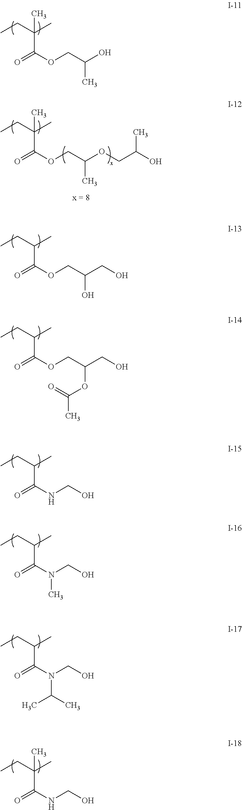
CCC(C)(C(OCC(O)C)=O)C.CCC(C)C(OCC(CO)O)=O.CCC(C)C(OCC(CO)OC(=O)C)=O.CCC(C)C(NCO)=O.CCC(C)C(N(CO)C)=O.CCC(C)C(N(CO)C(C)C)=O.CCC(C)(C(NCO)=O)C.CCC(C)(C(OCC(OCC(O)C)C)=O)C
